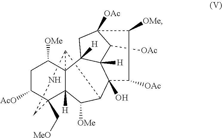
C12([H])C([OMe])C3C4(O)C5([H])C([OAc])C([OAc])(CC5([H])C15C3NCC2(C[MeO])C([AcO])CC5[OMe])C([OMe])C4[OAc]
